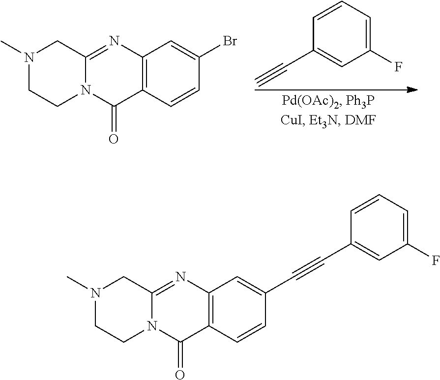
N1(C)CCN2C(=NC3=C(C2=O)C=CC(C#CC2=CC(F)=CC=C2)=C3)C1.N1(C)CCN2C(=NC3=C(C2=O)C=CC(Br)=C3)C1.C1(F)=CC=CC(C#C)=C1
